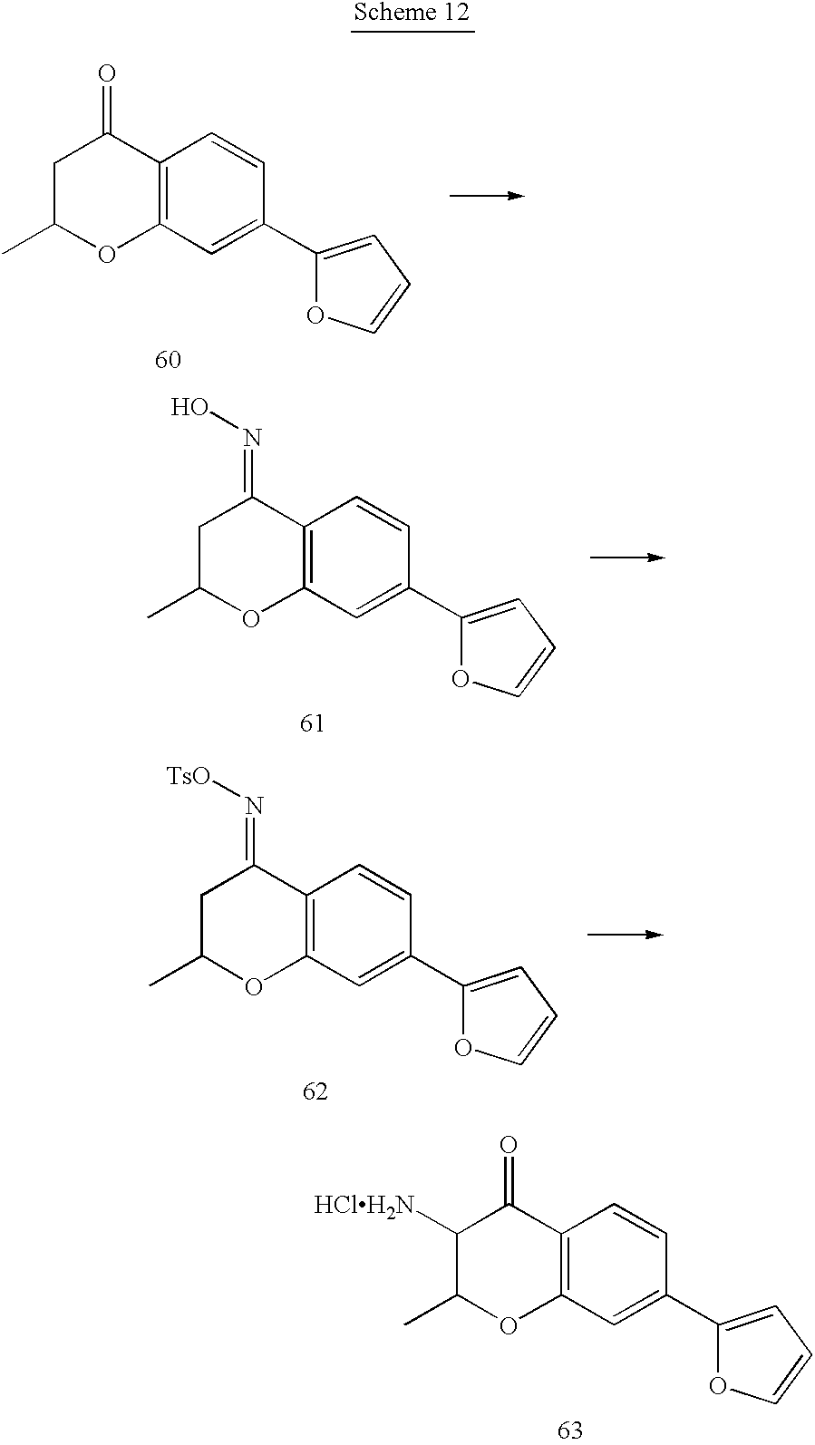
C1C(C)OC2=C(C1=O)C=CC(C1=CC=CO1)=C2.C1C(C)OC2=C(C1=NO)C=CC(C1=CC=CO1)=C2.C1C(C)OC2=C(C1=N[TsO])C=CC(C1=CC=CO1)=C2.C1([HClH2N])C(C)OC2=C(C1=O)C=CC(C1=CC=CO1)=C2
